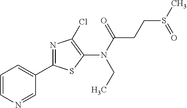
C1(C2=NC(Cl)=C(N(CC)C(=O)CCS(C)=O)S2)=CC=CN=C1
